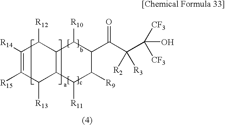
C(C(C([CF3])([CF3])O)([R2])[R3])(C1C([R10])C2C(C([R11])C1[R9])C([R13])C([R15])=C([R14])C2[R12])=O
